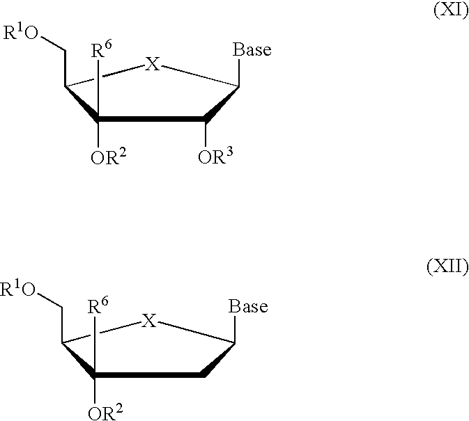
C1([OR2])([R6])C(C[R1O])[X]C([Base])C1[OR3].C1([OR2])([R6])C(C[R1O])[X]C([Base])C1
